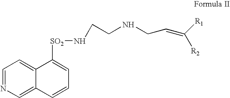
C1=NC=C2C(=C1)C([SO2]NCCNCC=C([R1])[R2])=CC=C2
